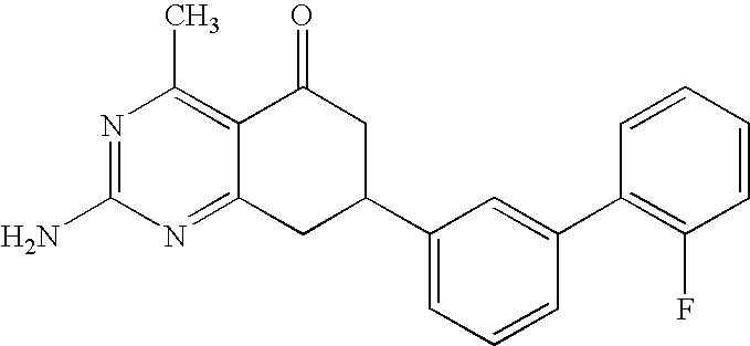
C12=NC(N)=NC(C)=C1C(=O)CC(C1=CC=CC(C3=C(F)C=CC=C3)=C1)C2
